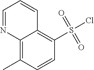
C1(S(Cl)(=O)=O)=C2C(=C(C)C=C1)N=CC=C2
